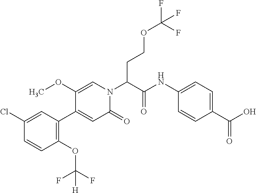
C1(Cl)=CC(C2=CC(=O)N(C(C(NC3=CC=C(C(O)=O)C=C3)=O)CCOC(F)(F)F)C=C2OC)=C(OC(F)(F)[H])C=C1
